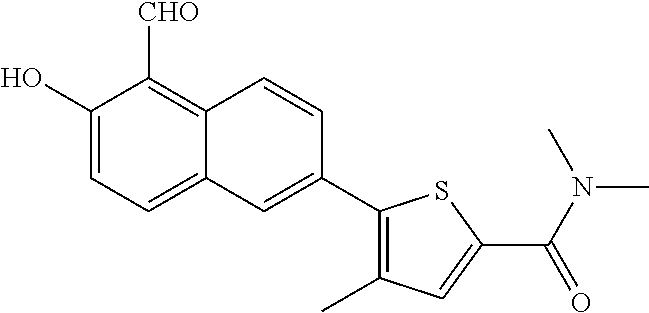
C1(O)=CC=C2C(=C1[CHO])C=CC(C1=C(C)C=C(C(=O)N(C)C)S1)=C2
